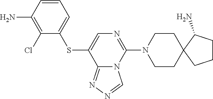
C1CN(C2=NC=C(SC3=CC=CC(N)=C3Cl)C3=NN=CN23)CCC12C(N)CCC2
